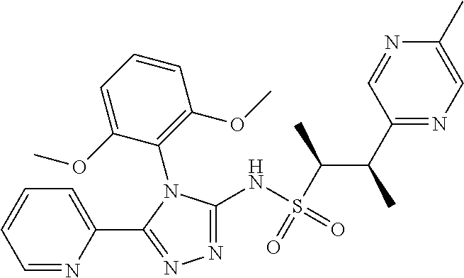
N1=C(NS(=O)(C(C)C(C)C2=NC=C(C)N=C2)=O)N(C2=C(OC)C=CC=C2OC)C(C2=CC=CC=N2)=N1
